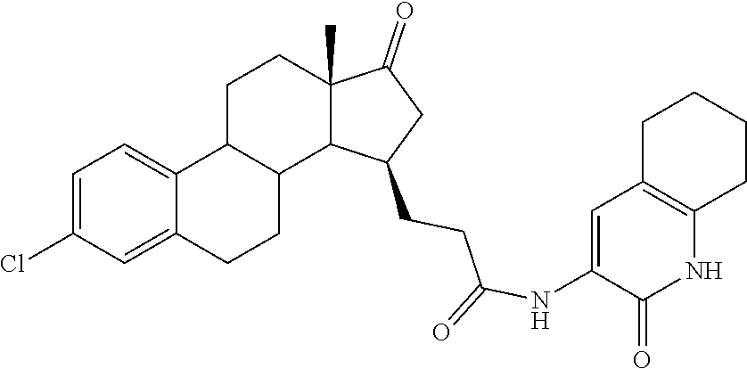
C1=C(Cl)C=C2C(=C1)C1C(CC2)C2C(C)(CC1)C(=O)CC2CCC(=O)NC1=CC2=C(NC1=O)CCCC2
